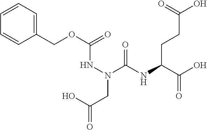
C1=CC=C(COC(=O)NN(CC(O)=O)C(=O)NC(C(O)=O)CCC(O)=O)C=C1
